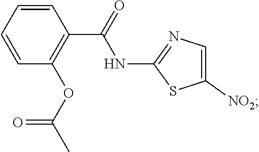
C1=CC(OC(C)=O)=C(C(=O)NC2=NC=C([NO2])S2)C=C1
